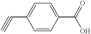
C1=CC(C(=O)O)=CC=C1C#C
